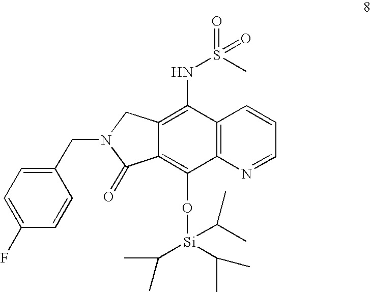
C1(CN2C(=O)C3=C(O[Si](C(C)C)(C(C)C)C(C)C)C4=C(C(NS(C)(=O)=O)=C3C2)C=CC=N4)=CC=C(F)C=C1
